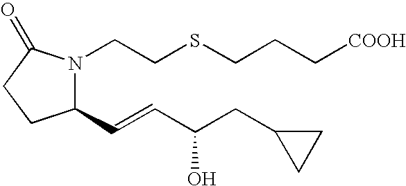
C1(C=CC(CC2CC2)O)N(CCSCCC[COOH])C(=O)CC1
